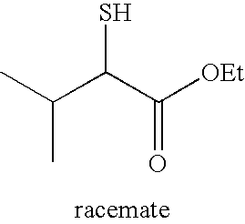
CC(C(C([OEt])=O)S)C
